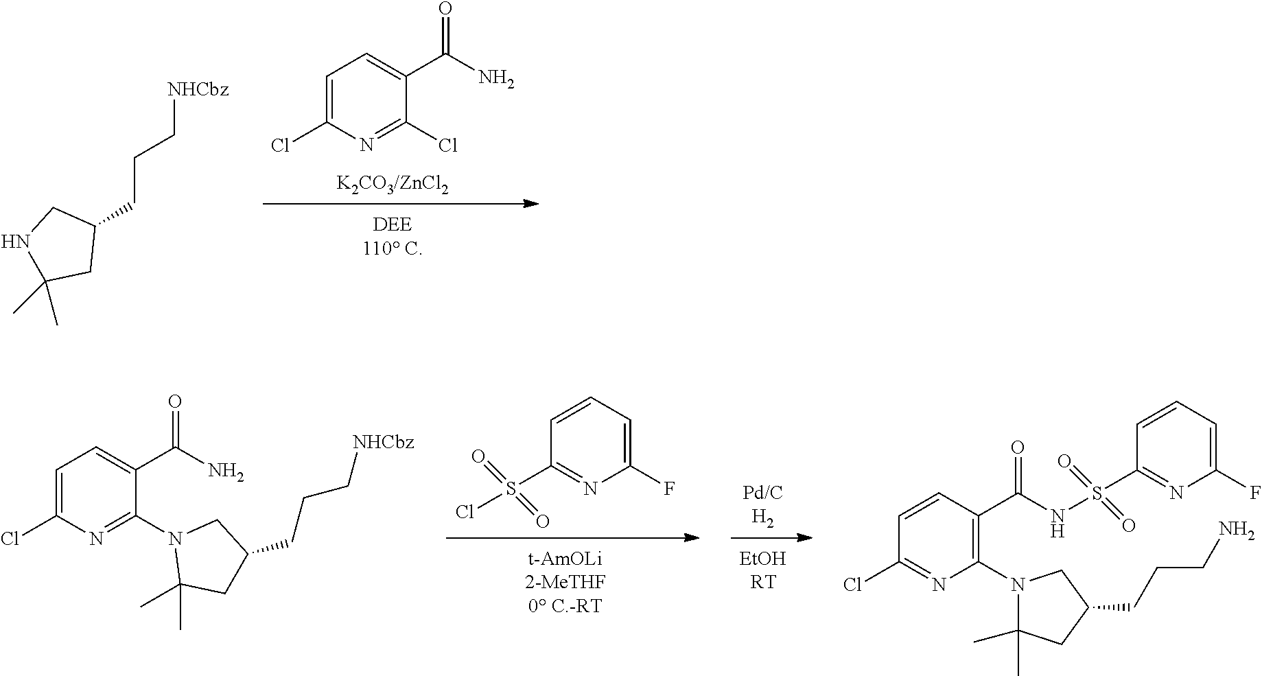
C1=C(Cl)N=C(Cl)C(C(N)=O)=C1.[NHCbz]CCCC1CNC(C)(C)C1.C1(F)=CC=CC(S(=O)(=O)Cl)=N1.C1=C(Cl)N=C(N2C(C)(C)CC(CCC[NHCbz])C2)C(C(N)=O)=C1.C1(Cl)=NC(N2C(C)(C)CC(CCCN)C2)=C(C(=O)NS(C2=NC(F)=CC=C2)(=O)=O)C=C1
